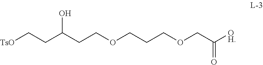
[TsO]CCC(CCOCCCOCC([OH])=O)O
